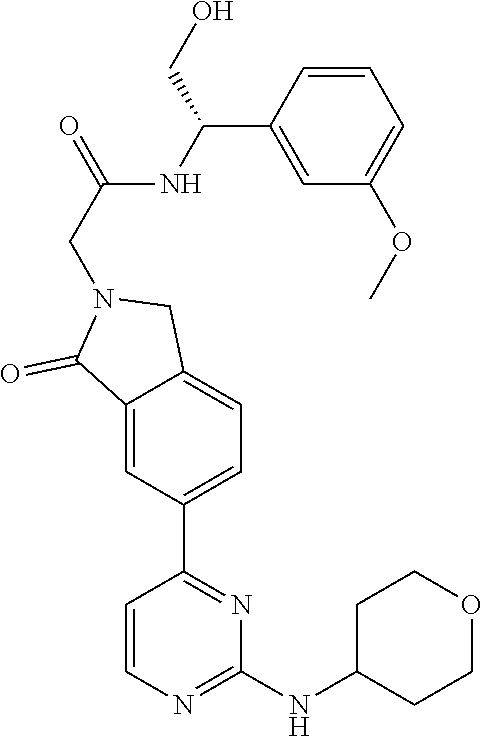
C1(NC2CCOCC2)=NC=CC(C2=CC=C3C(=C2)C(=O)N(CC(=O)NC(CO)C2=CC(OC)=CC=C2)C3)=N1
